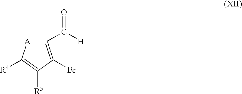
C1(C([H])=O)=C(Br)C([R5])=C([R4])[A]1
